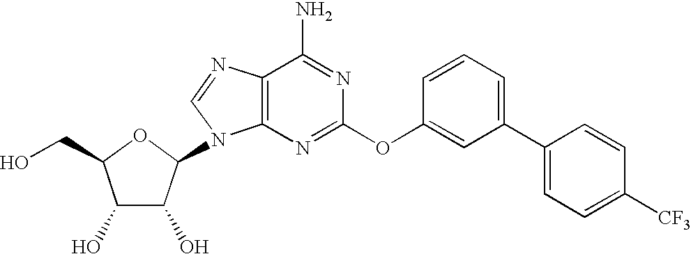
C1(O)C(O)C(N2C3=C(C(N)=NC(OC4=CC(C5=CC=C([CF3])C=C5)=CC=C4)=N3)N=C2)OC1CO
